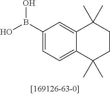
C1(B(O)O)=CC=C2C(=C1)C(C)(C)CCC2(C)C
